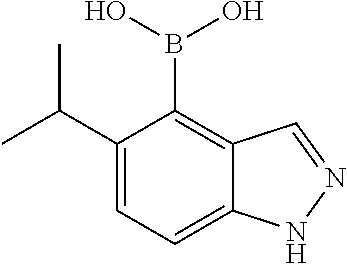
C1(C(C)C)=CC=C2C(=C1B(O)O)C=NN2
